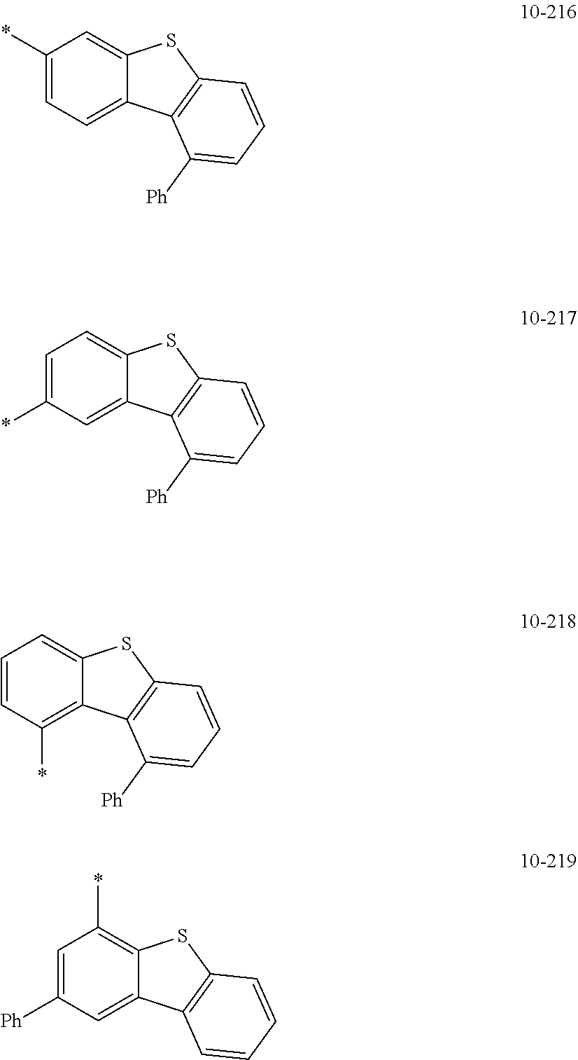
C1=CC(*)=C2C(=C1)SC1=C2C([Ph])=CC=C1.C1=C([Ph])C=C2C(=C1*)SC1=C2C=CC=C1.C1(*)=CC=C2C(=C1)SC1=C2C([Ph])=CC=C1.C1=C(*)C=C2C(=C1)SC1=C2C([Ph])=CC=C1
